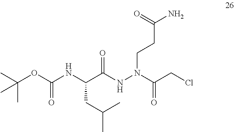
C(C(NN(CCC(N)=O)C(CCl)=O)=O)(NC(OC(C)(C)C)=O)CC(C)C
